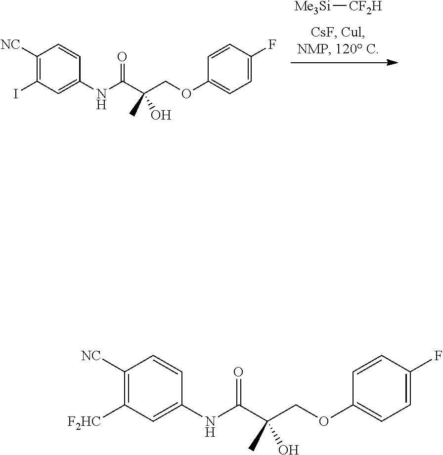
[Me3Si][CF2H].C1([NC])=C(I)C=C(NC(C(COC2=CC=C(F)C=C2)(C)O)=O)C=C1.C1([NC])=C([F2HC])C=C(NC(C(COC2=CC=C(F)C=C2)(C)O)=O)C=C1
